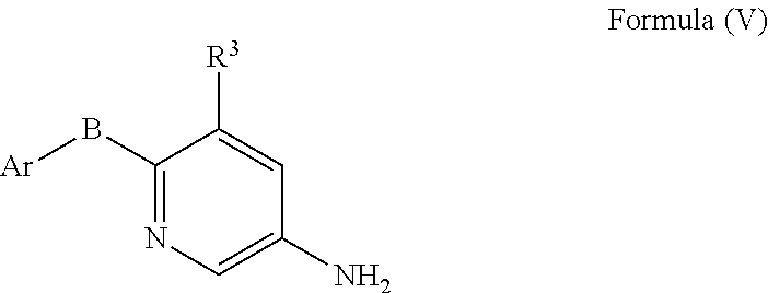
C1(B[Ar])=NC=C(N)C=C1[R3]
